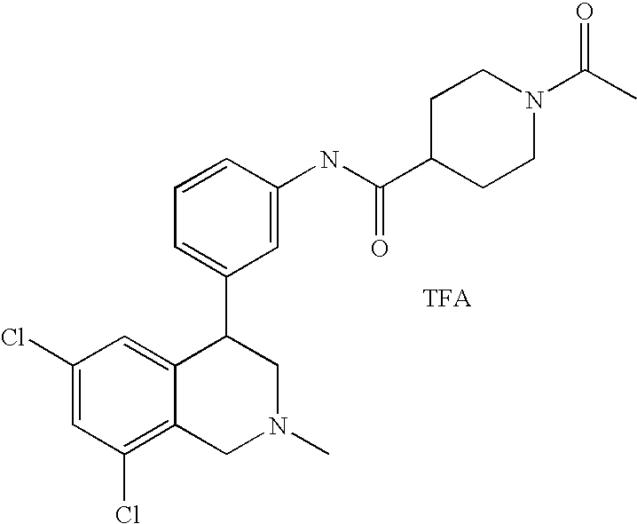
C1(Cl)=CC(Cl)=C2C(=C1)C(C1=CC=CC(NC(C3CCN(C(C)=O)CC3)=O)=C1)CN(C)C2
